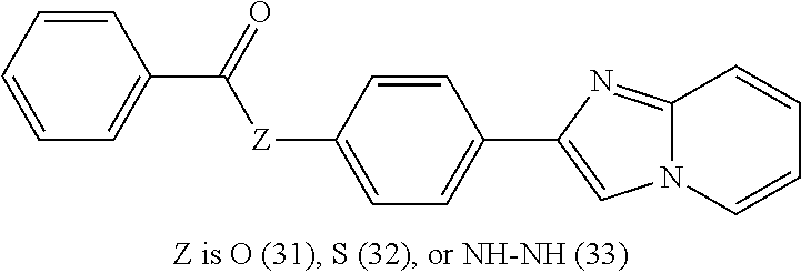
C1=CC(C(=O)[Z]C2=CC=C(C3=CN4C(=N3)C=CC=C4)C=C2)=CC=C1
